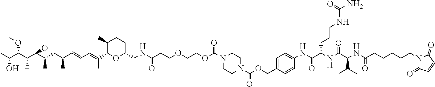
CC(C(C(C1C(CC(C=CC=C(C2OC(CNC(CCOCCOC(N3CCN(C(OCC4=CC=C(NC(C(NC(C(NC(CCCCCN5C(=O)C=CC5=O)=O)C(C)C)=O)CCCNC(N)=O)=O)C=C4)=O)CC3)=O)=O)CCC2C)C)C)(C)O1)C)OC)O
